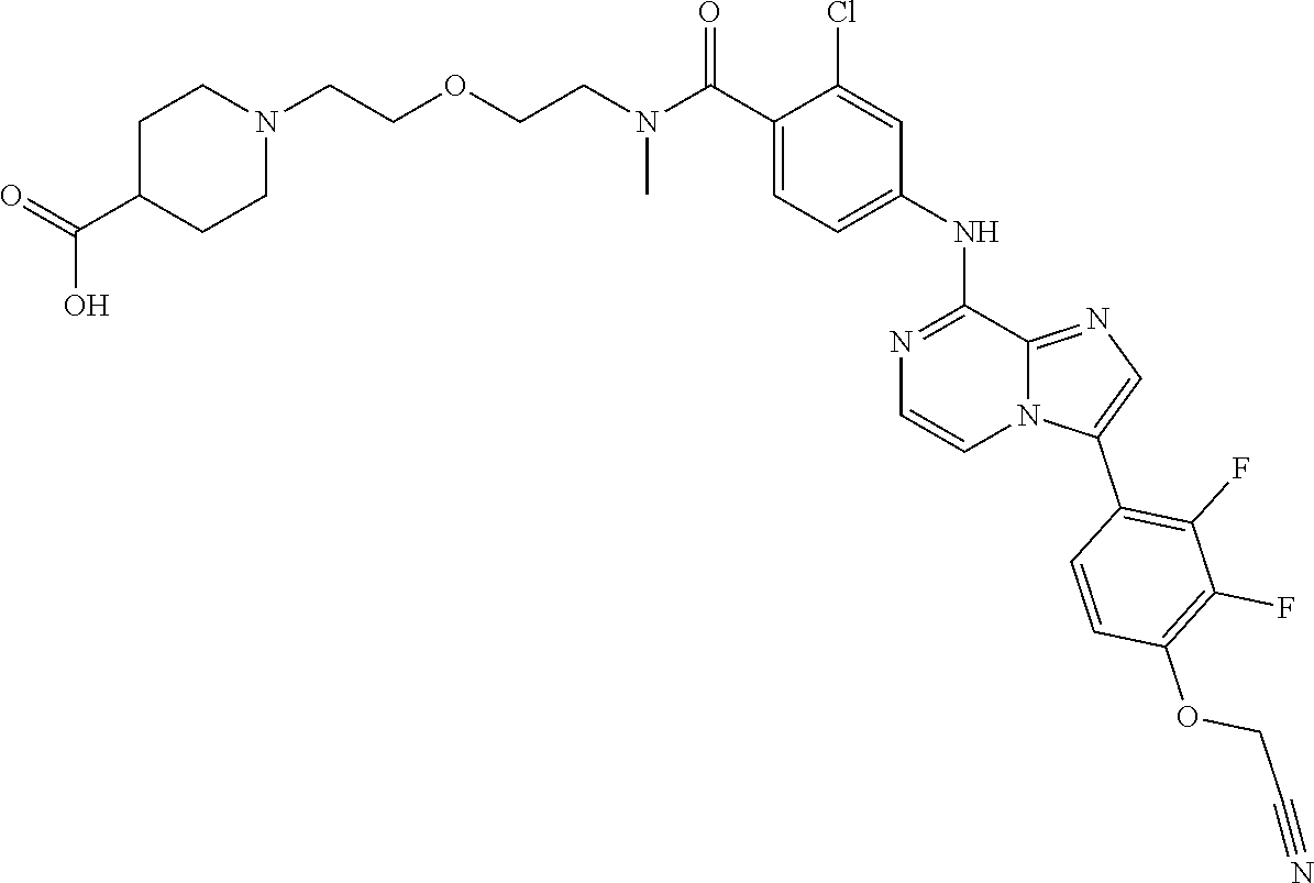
C1(C(N(CCOCCN2CCC(C(=O)O)CC2)C)=O)=CC=C(NC2=NC=CN3C2=NC=C3C2=C(F)C(F)=C(OCC#N)C=C2)C=C1Cl
